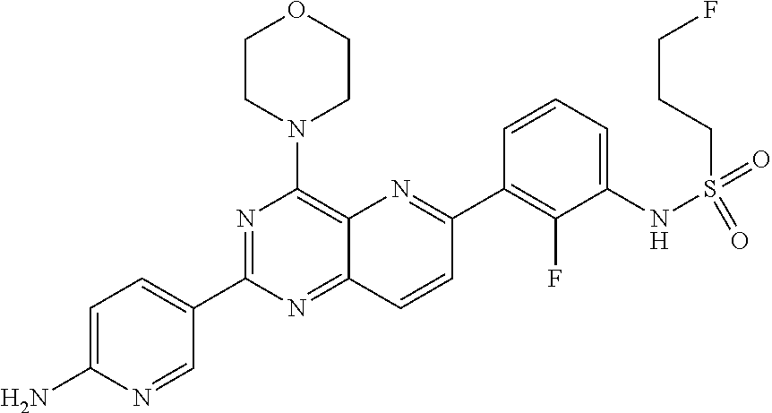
C1=C(N)N=CC(C2=NC(N3CCOCC3)=C3C(=N2)C=CC(C2=C(F)C(NS(=O)(=O)CCCF)=CC=C2)=N3)=C1
